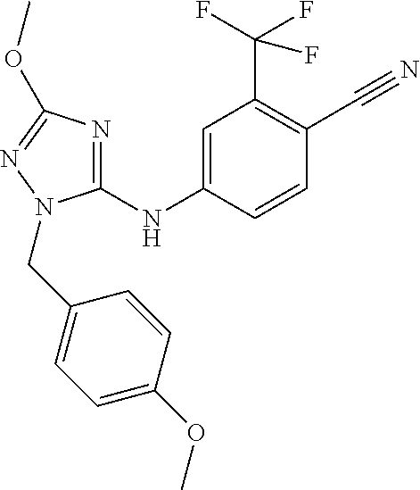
C1(NC2=CC(C(F)(F)F)=C(C#N)C=C2)=NC(OC)=NN1CC1=CC=C(OC)C=C1
